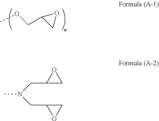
COCC1OC1.CN(CC1OC1)CC1CO1
